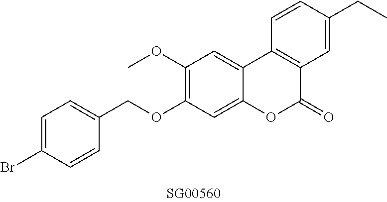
O(C1=C(OC)C=C2C(=C1)OC(=O)C1=C2C=CC(CC)=C1)CC1=CC=C(Br)C=C1
